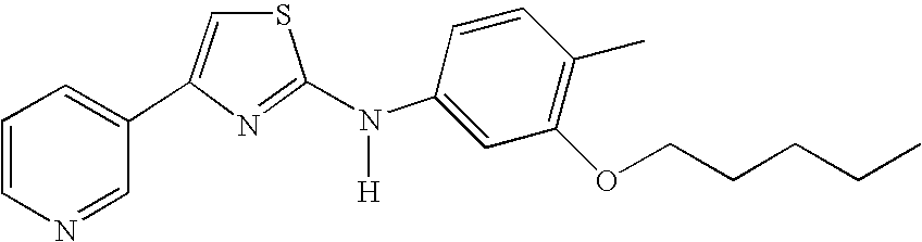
C1=CC=C(C2=CSC(N(C3=CC(OCCCCC)=C(C)C=C3)[H])=N2)C=N1
